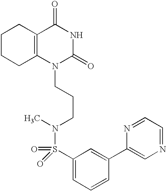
C1CCC2=C(C1)C(=O)NC(=O)N2CCCN(C)S(=O)(=O)C1=CC=CC(C2=CN=CC=N2)=C1
